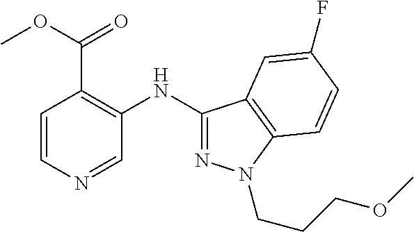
C1=CN=CC(NC2=NN(CCCOC)C3=C2C=C(F)C=C3)=C1C(=O)OC
